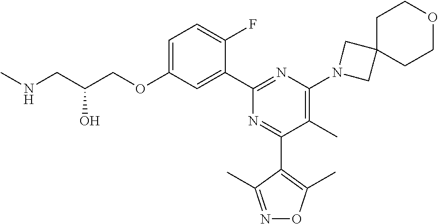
C1=C(OCC(CNC)O)C=C(C2=NC(N3CC4(C3)CCOCC4)=C(C)C(C3=C(C)ON=C3C)=N2)C(F)=C1
